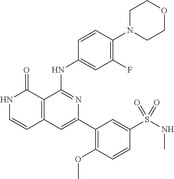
C1=CC(NC2=NC(C3=C(OC)C=CC(S(NC)(=O)=O)=C3)=CC3=C2C(=O)NC=C3)=CC(F)=C1N1CCOCC1
